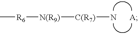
[R6]([N(R9)][C(R7)]N)C.[A]
